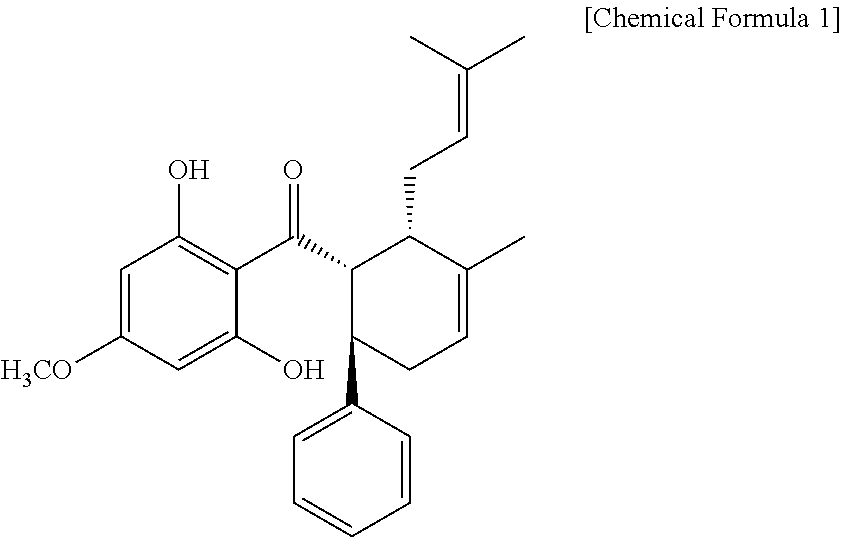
C1=C([H3CO])C=C(O)C(C(C2C(C3=CC=CC=C3)CC=C(C)C2CC=C(C)C)=O)=C1O
